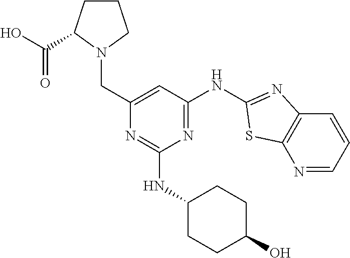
C(C1=CC(NC2=NC3=C(N=CC=C3)S2)=NC(NC2CCC(O)CC2)=N1)N1C(C(O)=O)CCC1
